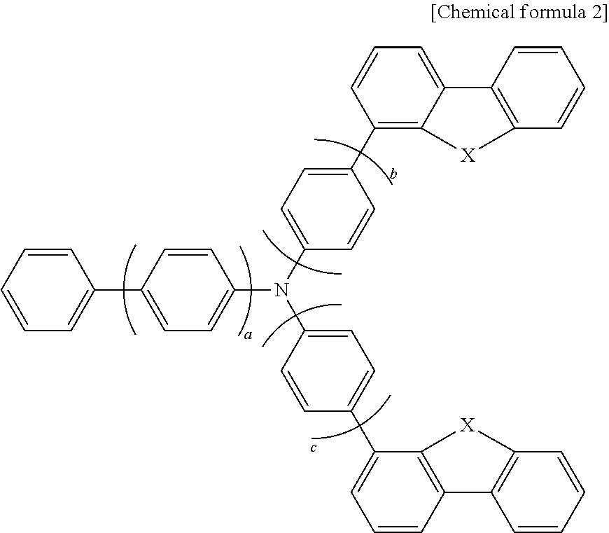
C1=CC=CC(C2=CC=C(N(C3=CC=C(C4=C5C(=CC=C4)C4=C(C=CC=C4)[X]5)C=C3)C3=CC=C(C4=CC=CC5=C4[X]C4=C5C=CC=C4)C=C3)C=C2)=C1
